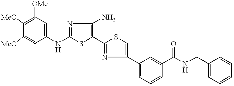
C1([MeO])=C([OMe])C=C(NC2=NC(N)=C(C3=NC(C4=CC=CC(C(NCC5=CC=CC=C5)=O)=C4)=CS3)S2)C=C1[MeO]
